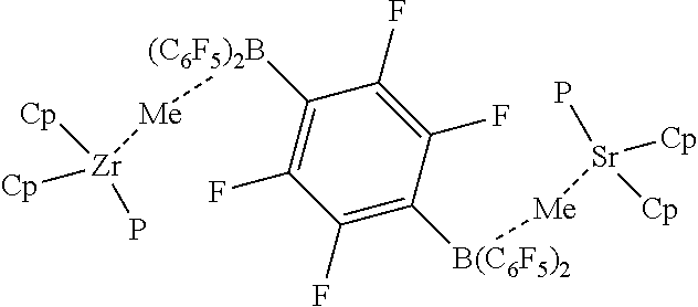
C1(F)=C([B(C6F5)2][Me][Sr]([Cp])(P)[Cp])C(F)=C(F)C([(C6F5)2B][Me][Zr](P)([Cp])[Cp])=C1F
